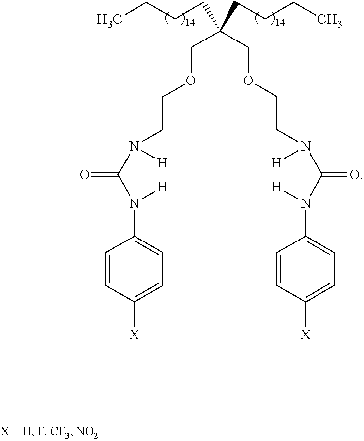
C1=CC([X])=CC=C1N(C(N([H])CCOCC(COCCN(C(N([H])C1=CC=C([X])C=C1)=O)[H])(CCCC)CCCC)=O)[H]
